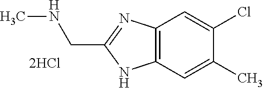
C12=C(C=C(C)C(Cl)=C1)NC(CNC)=N2
